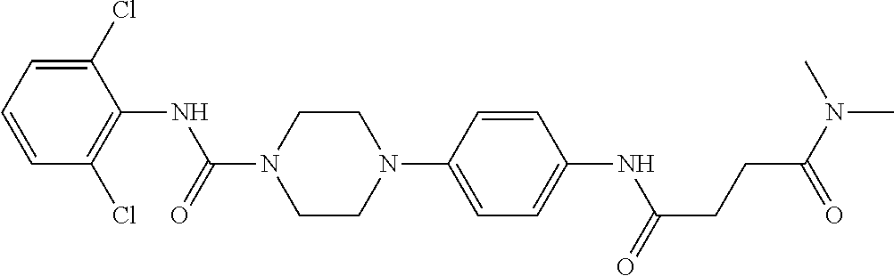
C1(Cl)=CC=CC(Cl)=C1NC(N1CCN(C2=CC=C(NC(CCC(N(C)C)=O)=O)C=C2)CC1)=O
